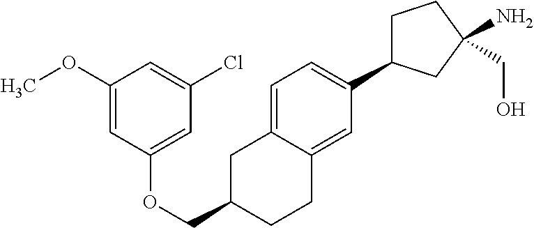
O(CC1CC2=CC=C(C3CCC(N)(CO)C3)C=C2CC1)C1=CC(Cl)=CC(OC)=C1
